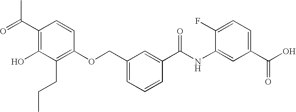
C1(C(=O)C)=C(O)C(CCC)=C(OCC2=CC=CC(C(NC3=CC(C(O)=O)=CC=C3F)=O)=C2)C=C1
